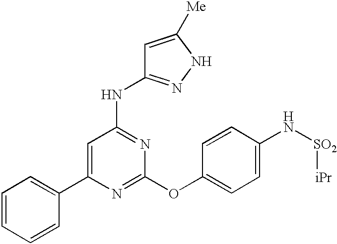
C1=C(C2=CC=CC=C2)N=C(OC2=CC=C(N[SO2][iPr])C=C2)N=C1NC1=NNC([Me])=C1
